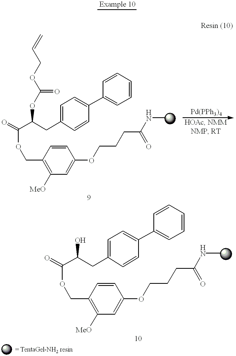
C(C(CC1=CC=C(C2=CC=CC=C2)C=C1)OC(OCC=C)=O)(=O)OCC1=C([MeO])C=C(OCCCC(=O)NC)C=C1.C(C(CC1=CC=C(C2=CC=CC=C2)C=C1)O)(=O)OCC1=C([MeO])C=C(OCCCC(=O)NC)C=C1
